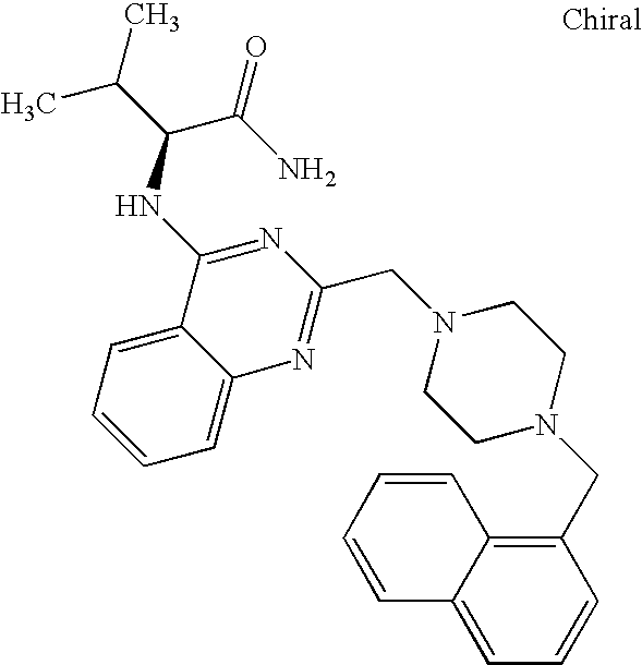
C1=C2C(=CC=C1)C(NC(C(C)C)C(N)=O)=NC(CN1CCN(CC3=C4C(=CC=C3)C=CC=C4)CC1)=N2
